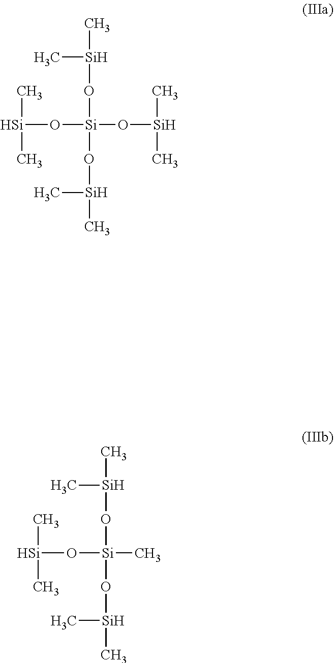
C[Si](C)O[Si](O[Si](C)C)(O[Si](C)C)O[Si](C)C.C[Si](C)O[Si](C)(O[Si](C)C)O[Si](C)C
